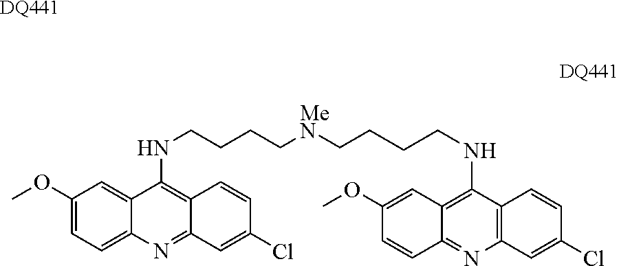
C12=CC=C(OC)C=C1C(NCCCC[MeN]CCCCNC1=C3C(=NC4=C1C=CC(Cl)=C4)C=CC(OC)=C3)=C1C(=N2)C=C(Cl)C=C1.[DQ441]
